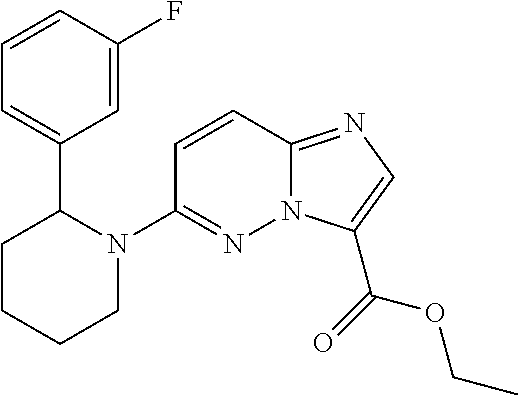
N12C(=NC=C1C(=O)OCC)C=CC(N1C(C3=CC=CC(F)=C3)CCCC1)=N2
